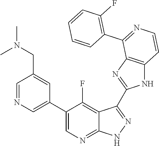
C1=NC=C(C2=CN=C3C(=C2F)C(C2=NC4=C(N2)C=CN=C4C2=C(F)C=CC=C2)=N[N H]3)C=C1CN(C)C
